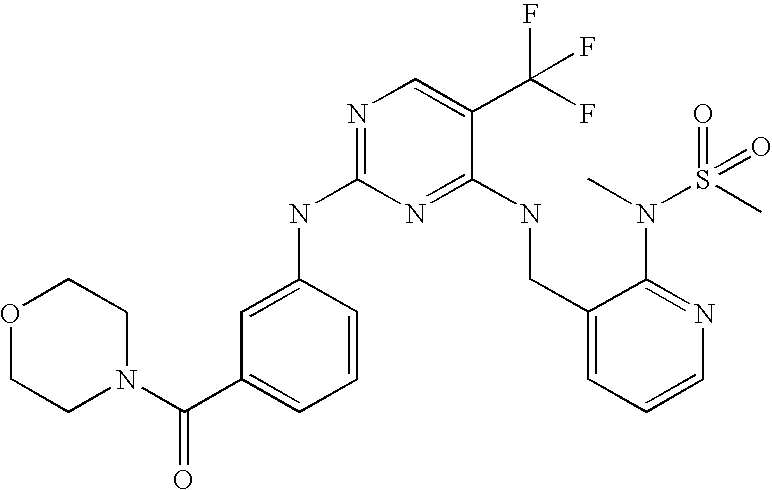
C1(CNC2=NC(NC3=CC(C(N4CCOCC4)=O)=CC=C3)=NC=C2C(F)(F)F)=CC=CN=C1N(C)S(C)(=O)=O
